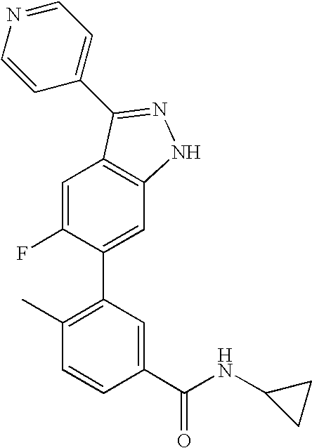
C1(C)=C(C2=CC3=C(C=C2F)C(C2=CC=NC=C2)=NN3)C=C(C(NC2CC2)=O)C=C1
